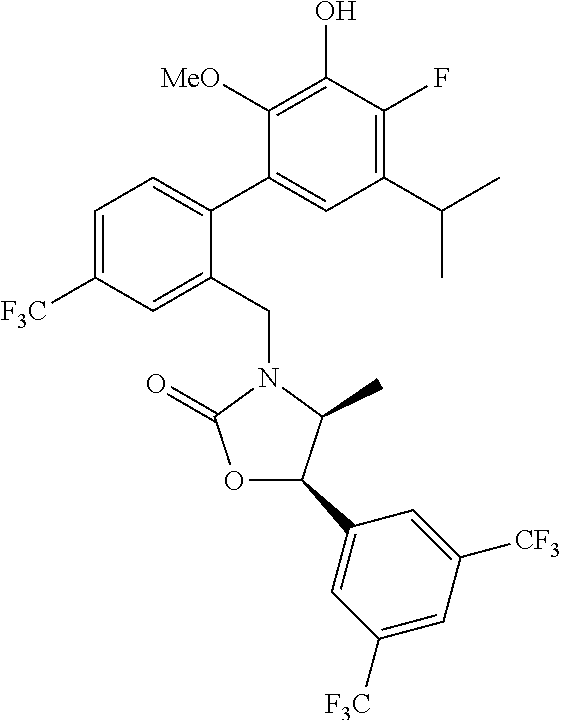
C1(C(C)C)=C(F)C(O)=C([MeO])C(C2=CC=C([F3C])C=C2CN2C(C)C(C3=CC([F3C])=CC([CF3])=C3)OC2=O)=C1
